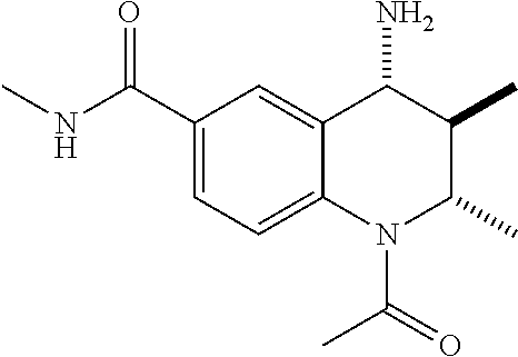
C1(C(=O)NC)=CC=C2C(=C1)C(N)C(C)C(C)N2C(=O)C
